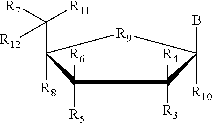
C1([R5])([R6])C([R8])(C([R7])([R11])[R12])[R9]C([R10])(B)C1([R3])[R4]
